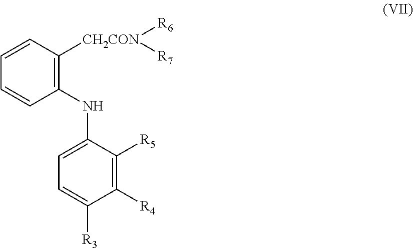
C1=C([R3])C([R4])=C([R5])C(NC2=C([CH2CON]([R7])[R6])C=CC=C2)=C1
